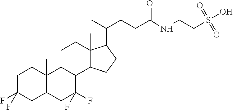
C1C(F)(F)CC2C(C)(C1)C1C(C(F)(F)C2)C2C(C)(CC1)C(C(C)CCC(NCCS(O)(=O)=O)=O)CC2
